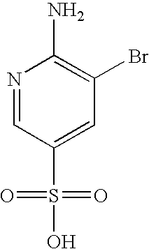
N1=CC(S(=O)(=O)O)=CC(Br)=C1N
